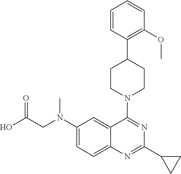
C1=CC(C2CCN(C3=NC(C4CC4)=NC4=CC=C(N(CC(O)=O)C)C=C34)CC2)=C(OC)C=C1
